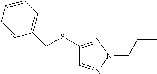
C1(CSC2=NN(CCC)N=C2)=CC=CC=C1
